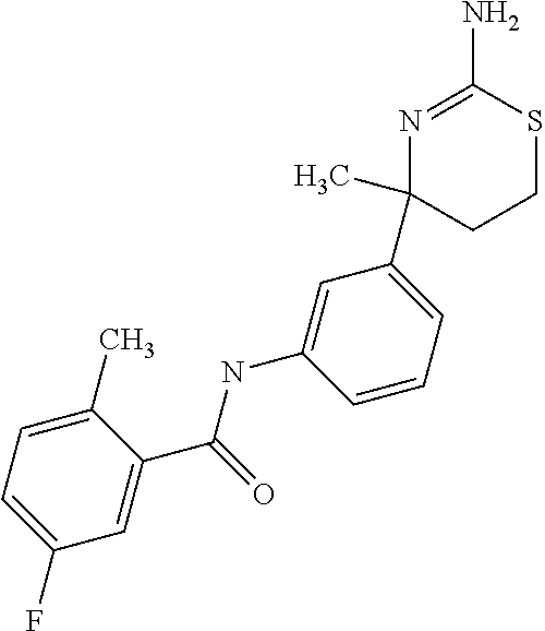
N1=C(N)SCCC1(C)C1=CC=CC(NC(C2=CC(F)=CC=C2C)=O)=C1
